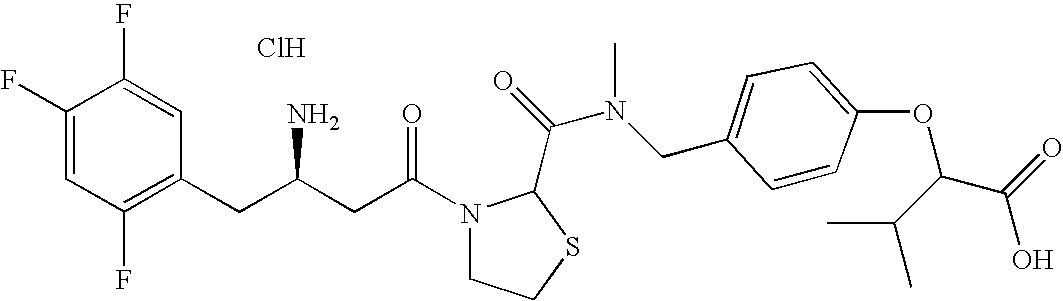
Cl.C1(F)=CC(F)=C(CC(CC(N2CCSC2C(=O)N(CC2=CC=C(OC(C(=O)O)C(C)C)C=C2)C)=O)N)C=C1F
